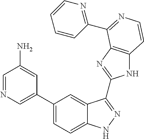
C1(C2=CN=CC(N)=C2)=CC=C2C(=C1)C(C1=NC3=C(N1)C=CN=C3C1=NC=CC=C1)=NN2
